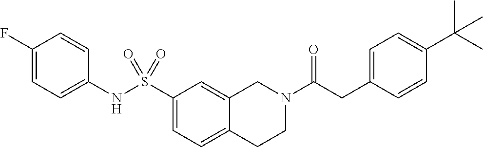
C12=CC=C(S(NC3=CC=C(F)C=C3)(=O)=O)C=C1CN(C(CC1=CC=C(C(C)(C)C)C=C1)=O)CC2
